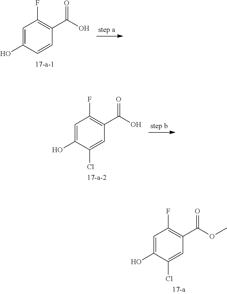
C1=C(O)C=CC(C(=O)O)=C1F.C1=C(O)C(Cl)=CC(C(=O)O)=C1F.C1=C(O)C(Cl)=CC(C(=O)OC)=C1F
